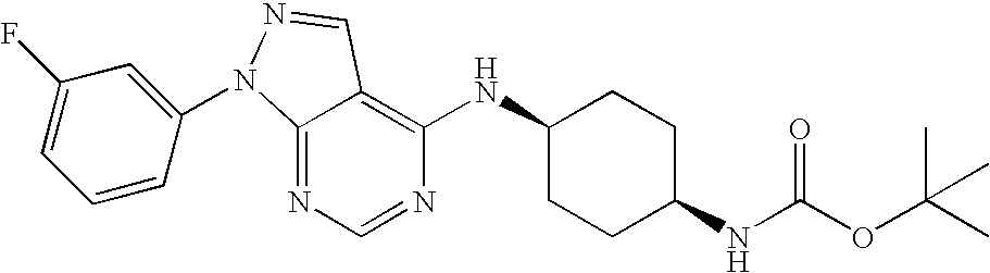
C12=NC=NC(NC3CCC(NC(OC(C)(C)C)=O)CC3)=C1C=NN2C1=CC(F)=CC=C1
